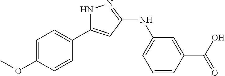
C1=C(OC)C=CC(C2=CC(NC3=CC=CC(C(O)=O)=C3)=NN2)=C1
